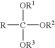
[OR1]C([R])([OR2])[OR3]
